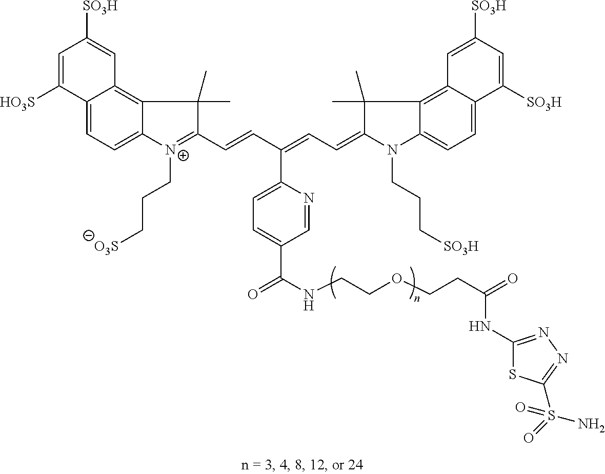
C12=CC=C3C(=C1C=C([SO3H])C=C2[HO3S])C(C)(C)C(C=CC(=CC=C1N(CCC[SO3H])C2=CC=C4C(=C2C1(C)C)C=C([SO3H])C=C4[SO3H])C1=CC=C(C(NCCOCCC(=O)NC2=NN=C(S(=O)(N)=O)S2)=O)C=N1)=[N+]3CCC[O3S]
